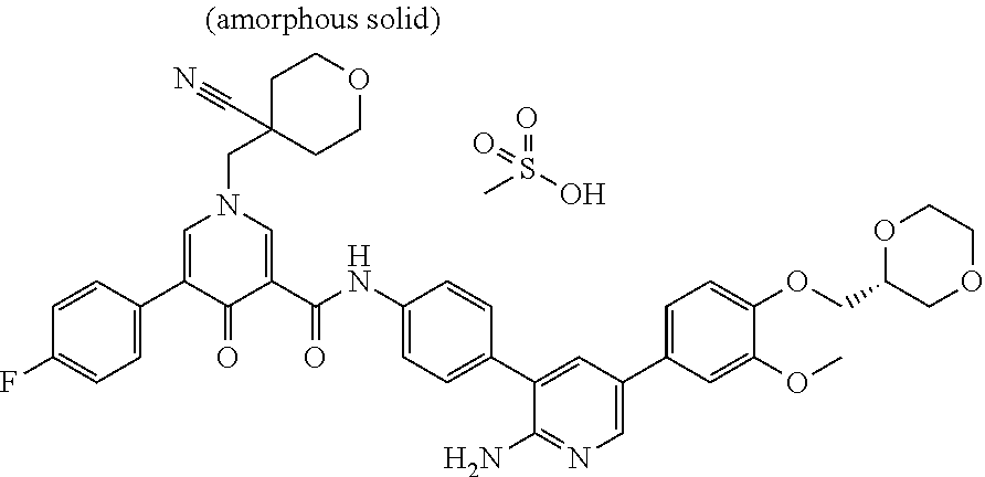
C1C(CN2C=C(C3=CC=C(F)C=C3)C(=O)C(C(NC3=CC=C(C4=CC(C5=CC=C(OCC6COCCO6)C(OC)=C5)=CN=C4N)C=C3)=O)=C2)(C#N)CCOC1.O=S(C)(=O)O
